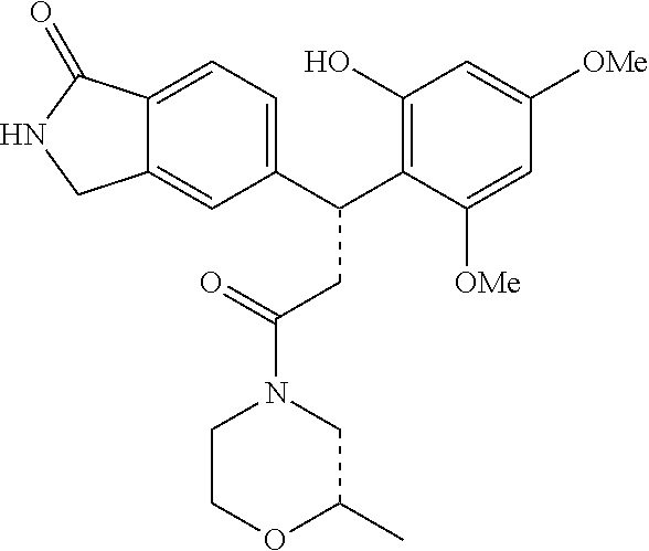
C1(C(C2=C(O)C=C([OMe])C=C2[OMe])CC(N2CC(C)OCC2)=O)=CC=C2C(=C1)CNC2=O
